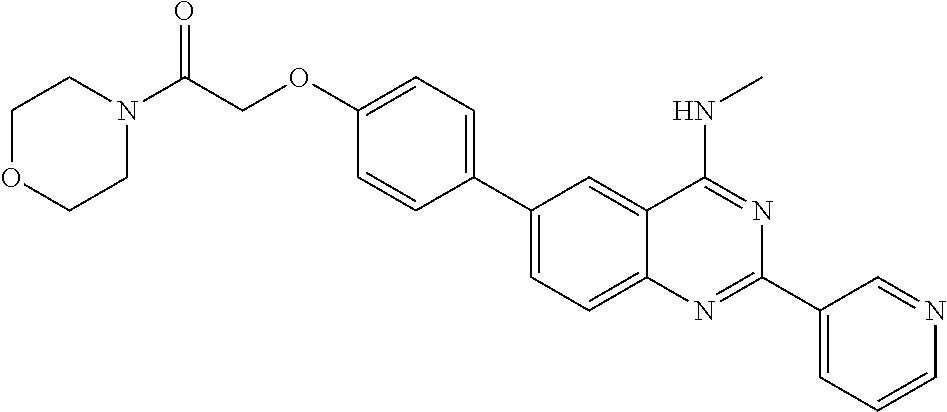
C1(C2=CC=C3C(=C2)C(NC)=NC(C2=CC=CN=C2)=N3)=CC=C(OCC(N2CCOCC2)=O)C=C1
